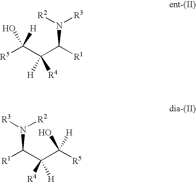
[R5]C(C(C([R1])N([R2])[R3])([R4])[H])([H])O.[R5]C(C(C([R1])N([R2])[R3])([R4])[H])(O)[H]
